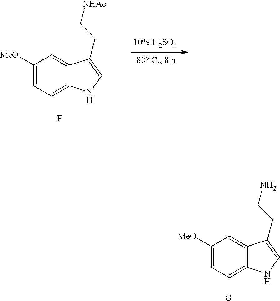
C1([MeO])=CC=C2C(=C1)C(CCN)=CN2.[G].C1([MeO])=CC=C2C(=C1)C(CC[NHAc])=CN2.F
